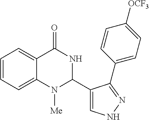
C1=CC=C2C(=C1)C(=O)NC(C1=CNN=C1C1=CC=C([OCF3])C=C1)N2[Me]
